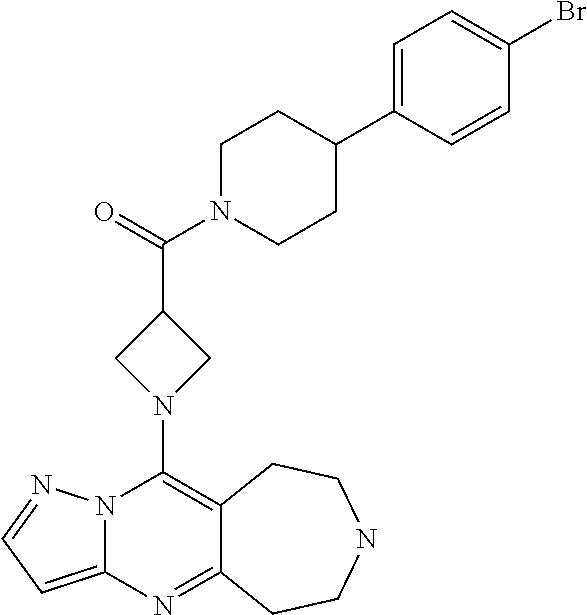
N12C(=CC=N1)N=C1C(=C2N2CC(C(=O)N3CCC(C4=CC=C(Br)C=C4)CC3)C2)CCNCC1
